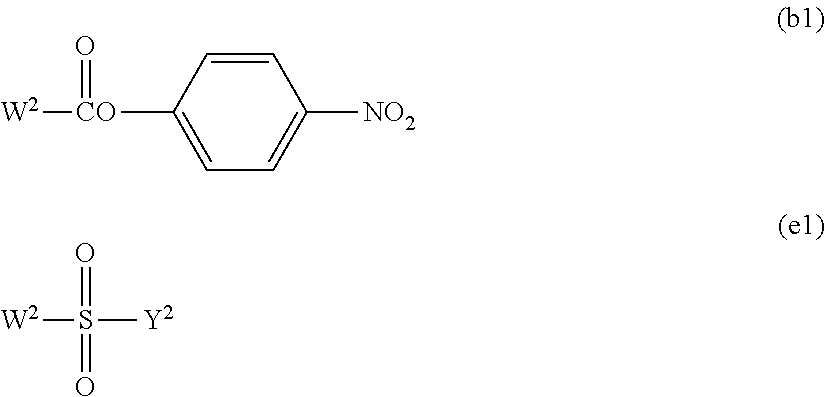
[W2][CO](=O)C1=CC=C([NO2])C=C1.[W2]S(=O)(=O)[Y2]
